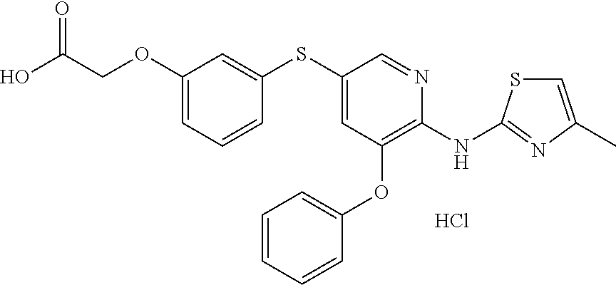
C1(SC2=CC(OCC(O)=O)=CC=C2)=CC(OC2=CC=CC=C2)=C(NC2=NC(C)=CS2)N=C1.Cl
